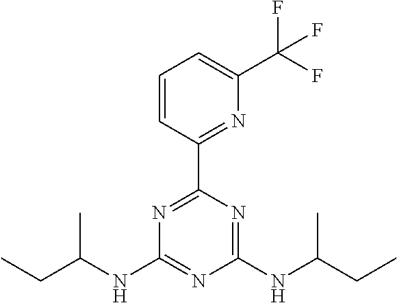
N(C1=NC(NC(CC)C)=NC(C2=NC(C(F)(F)F)=CC=C2)=N1)C(C)CC
